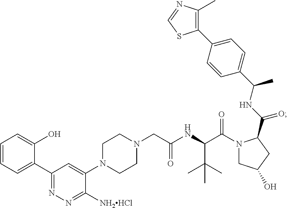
C1(C2=CC=CC=C2O)=NN=C([NH2HCl])C(N2CCN(CC(NC(C(N3CC(O)CC3C(NC(C3=CC=C(C4=C(C)N=CS4)C=C3)C)=O)=O)C(C)(C)C)=O)CC2)=C1
